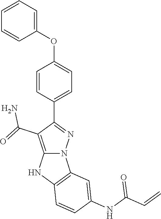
C1=C(C2=NN3C(=C2C(=O)N)NC2=C3C=C(NC(C=C)=O)C=C2)C=CC(OC2=CC=CC=C2)=C1
